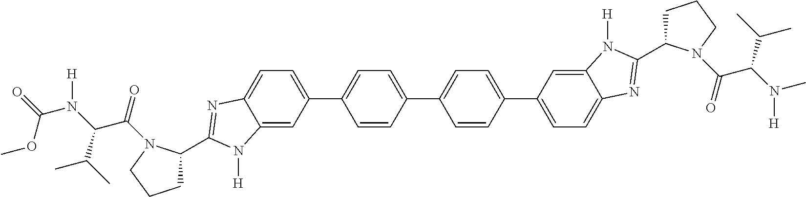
C12=CC(C3=CC=C(C4=CC=C(C5=CC=C6C(=C5)N([H])C(C5CCCN5C(=O)C(N(C)[H])C(C)C)=N6)C=C4)C=C3)=CC=C1N=C(C1CCCN1C(=O)C(N([H])C(=O)OC)C(C)C)N2[H]
